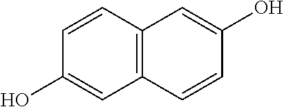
C1=CC2=C(C=C1O)C=CC(O)=C2
